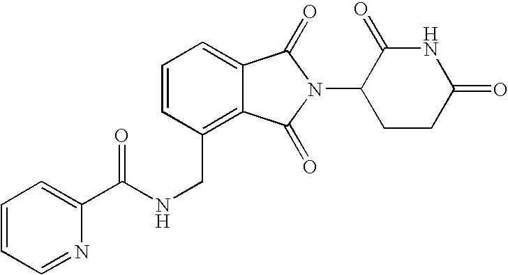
C1=CC=C2C(=C1CNC(C1=CC=CC=N1)=O)C(=O)N(C1CCC(=O)NC1=O)C2=O
